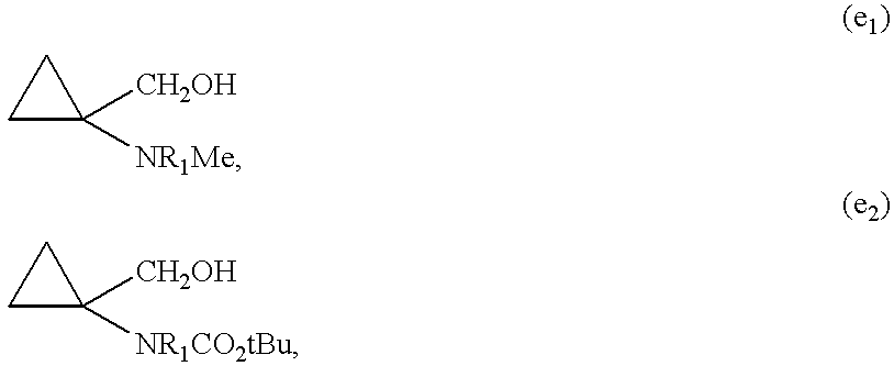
C1CC1([CH2OH])[NR1Me].C1CC1([CH2OH])[NR1CO2tBu]
